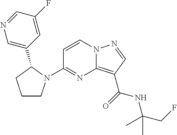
C1=CN2C(=C(C(NC(C)(CF)C)=O)C=N2)N=C1N1CCCC1C1=CN=CC(F)=C1
